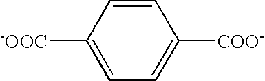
C1([-OOC])=CC=C([COO-])C=C1
